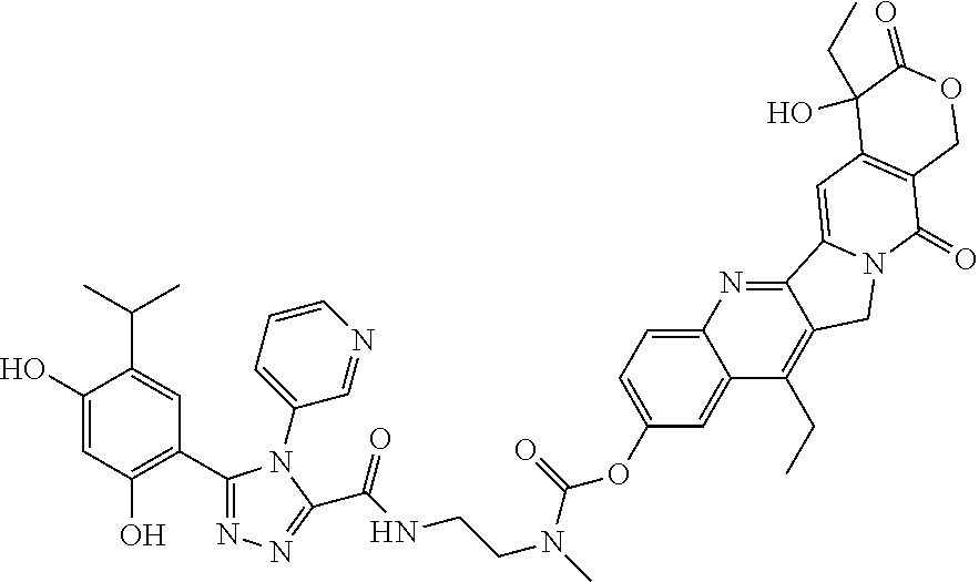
C1(O)=CC(O)=C(C2=NN=C(C(NCCN(C)C(=O)OC3=CC=C4C(=C3)C(CC)=C3C(=N4)C4=CC5=C(C(=O)N4C3)COC(=O)C5(O)CC)=O)N2C2=CC=CN=C2)C=C1C(C)C
